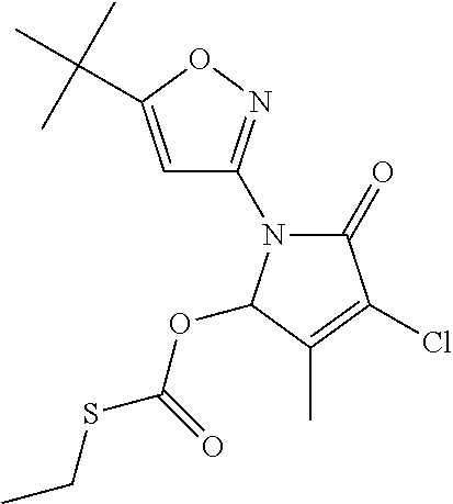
C1=C(C(C)(C)C)ON=C1N1C(=O)C(Cl)=C(C)C1OC(=O)SCC
